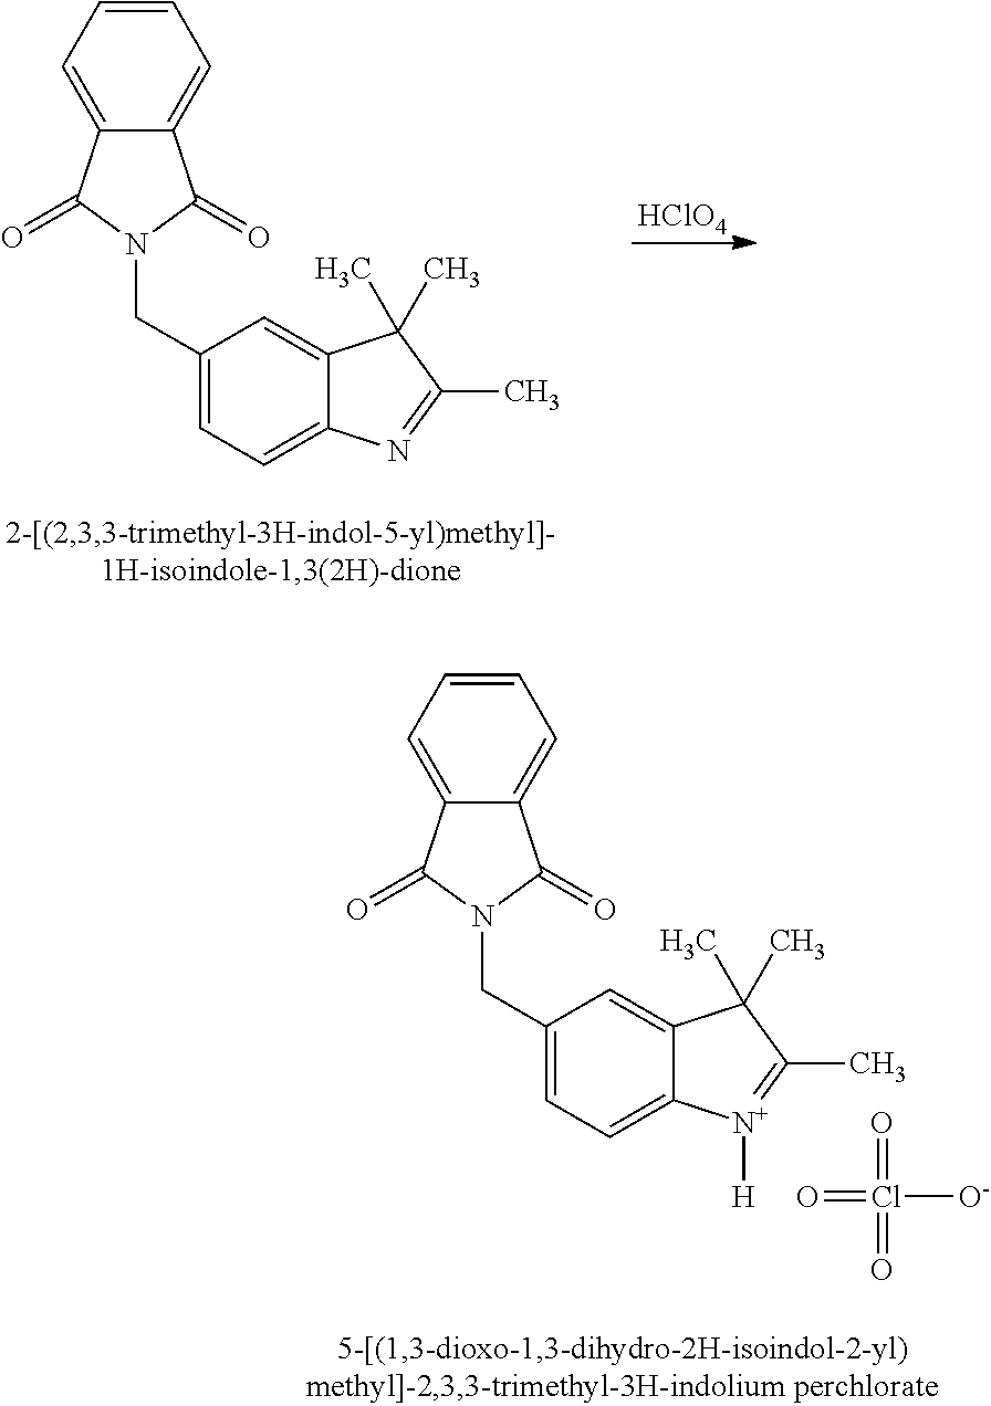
C1=CC=C2C(=C1)C(=O)N(CC1=CC=C3C(=C1)C(C)(C)C(C)=N3)C2=O.[HClO4].C1=CC=C2C(=C1)C(=O)N(CC1=CC=C3C(=C1)C(C)(C)C(C)=[N+]3[H])C2=O.O=Cl([O-])(=O)=O
